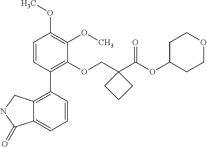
C1=CC(C2=C3C(=CC=C2)C(=O)NC3)=C(OCC2(C(OC3CCOCC3)=O)CCC2)C(OC)=C1OC
